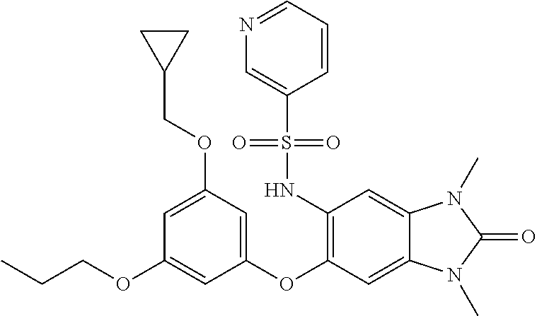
C1=C(OCC2CC2)C=C(OC2=C(NS(C3=CN=CC=C3)(=O)=O)C=C3C(=C2)N(C)C(=O)N3C)C=C1OCCC
